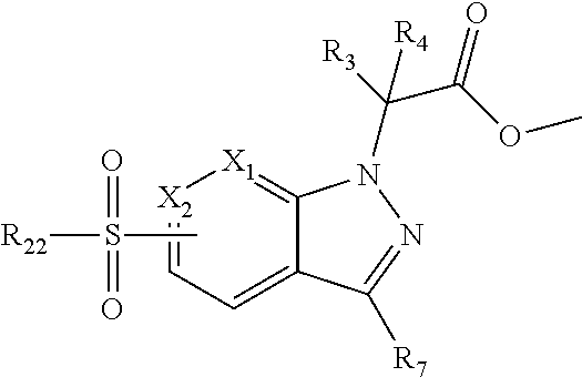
[X2]1=CC=C2C(=[X1]1)N(C([R3])(C(OC)=O)[R4])N=C2[R7].CS([R22])(=O)=O
